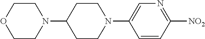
C1=C(N2CCC(N3CCOCC3)CC2)C=CC([NO2])=N1
